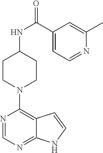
C1(C(NC2CCN(C3=C4C(=NC=N3)NC=C4)CC2)=O)=CC=NC(C)=C1
